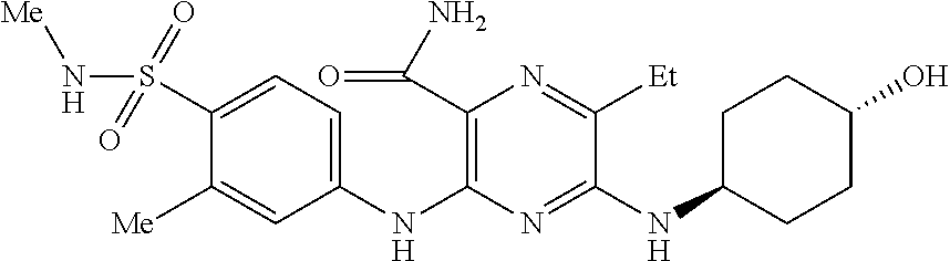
C1(NC2=C(C(N)=O)N=C([Et])C(NC3CCC(O)CC3)=N2)=CC=C(S(N[Me])(=O)=O)C([Me])=C1
